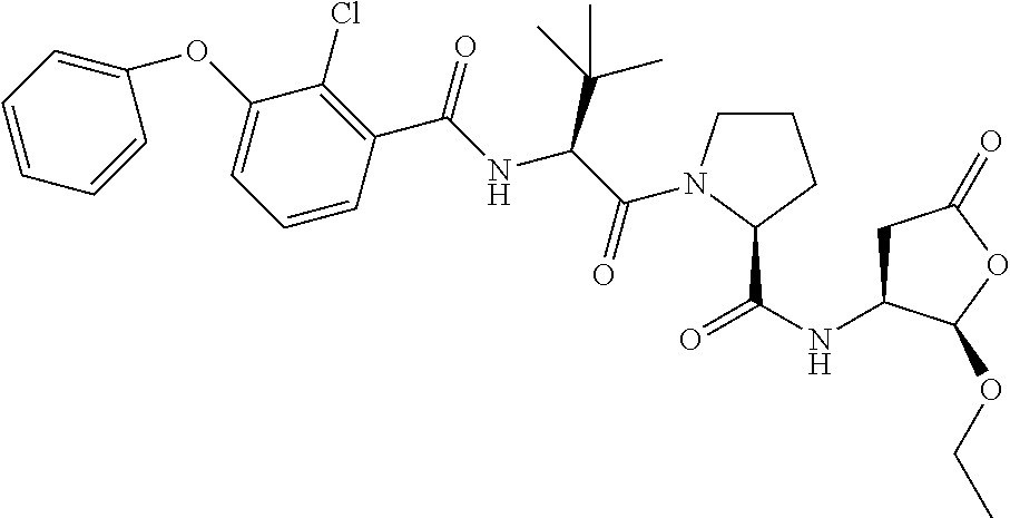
C1(OC2=CC=CC=C2)=CC=CC(C(=O)NC(C(C)(C)C)C(=O)N2CCCC2C(NC2CC(=O)OC2OCC)=O)=C1Cl
